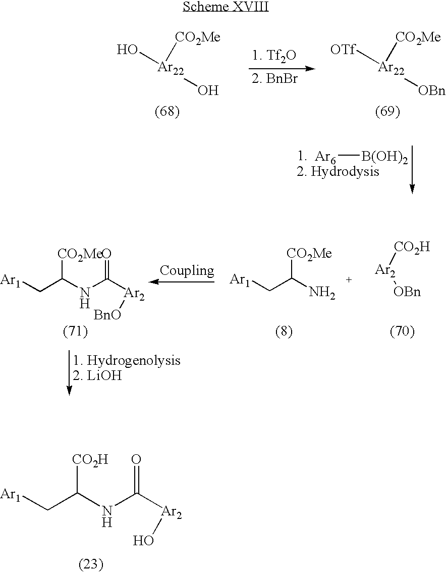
[Ar1]CC(NC([Ar2]O)=O)[CO2H].[Ar1]CC(N)[CO2Me].[Ar1]CC(NC([Ar2][BnO])=O)[CO2Me].[Ar2]([OBn])[CO2H].[1. Hydrogenolysis2. LiOH].[Ar6][B(OH)2].[2. Hydrodysis].[Ar22](O)(O)[CO2Me].[Ar22]([OTf])([OBn])[CO2Me]
